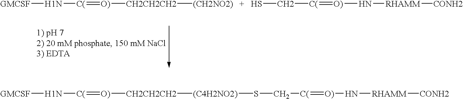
[GMCSF][H][C(]=[O)][CH2CH2CH2][(CH2NO2)].SC[C(]=[O)]N[RHAMM][CONH2].[GMCSF][H][C(]=[O)][CH2CH2CH2][(C4H2NO2)]SC[C(]=[O)]N[RHAMM][CONH2]
